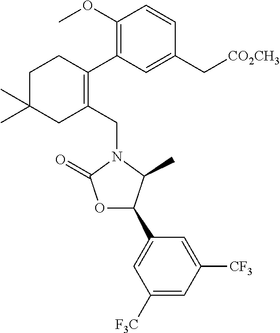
C1(CN2C(=O)OC(C3=CC([F3C])=CC([CF3])=C3)C2C)=C(C2=C(OC)C=CC(C[CO2CH3])=C2)CCC(C)(C)C1
